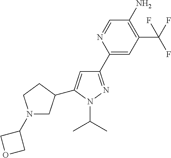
C1(C2=CC(C(F)(F)F)=C(N)C=N2)=NN(C(C)C)C(C2CN(C3COC3)CC2)=C1
